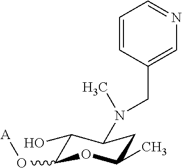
C1(O)C(O[A])OC(C)CC1N(CC1=CN=CC=C1)C
